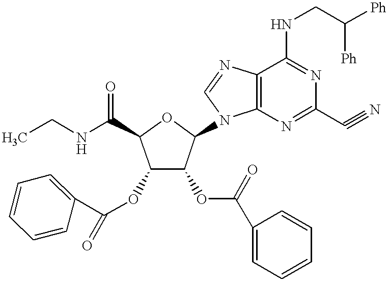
C12=C(N=CN1C1OC(C(NCC)=O)C(OC(=O)C3=CC=CC=C3)C1OC(C1=CC=CC=C1)=O)C(NCC([Ph])[Ph])=NC(C#N)=N2
